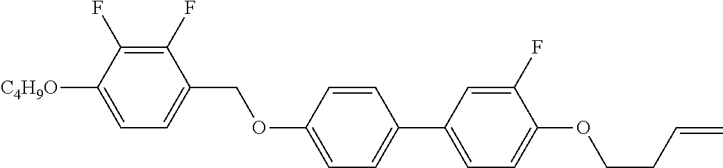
C1(F)=C(F)C([C4H9O])=CC=C1COC1=CC=C(C2=CC=C(OCCC=C)C(F)=C2)C=C1
